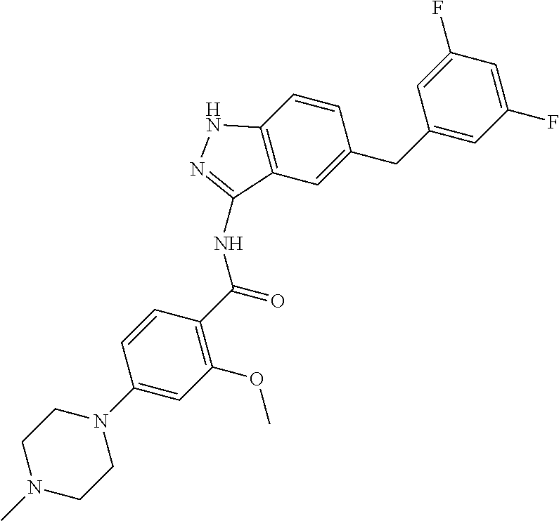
C12=C(C=C(CC3=CC(F)=CC(F)=C3)C=C1)C(NC(C1=C(OC)C=C(N3CCN(C)CC3)C=C1)=O)=NN2
